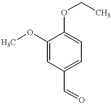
C1(OC)=CC(C=O)=CC=C1OCC
